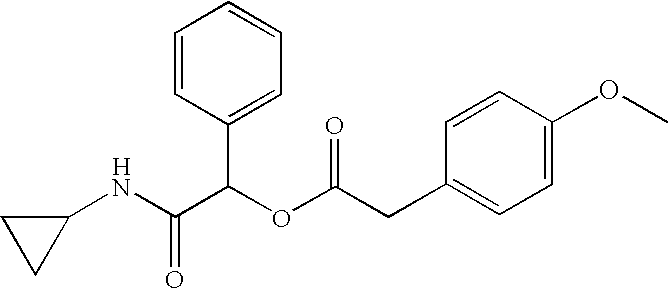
N(C(C(OC(=O)CC1=CC=C(OC)C=C1)C1=CC=CC=C1)=O)C1CC1
